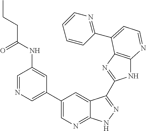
C1=NC=C(C2=CN=C3C(=C2)C(C2=NC4=C(N2)N=CC=C4C2=NC=CC=C2)=NN3)C=C1NC(=O)CCC
